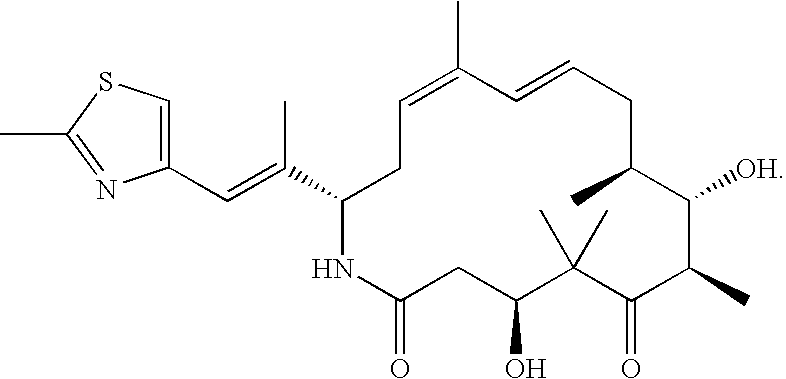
C1=C(C)C=CCC(C)C([OH])C(C)C(=O)C(C)(C)C(O)CC(=O)NC(C(=CC2=CSC(C)=N2)C)C1
